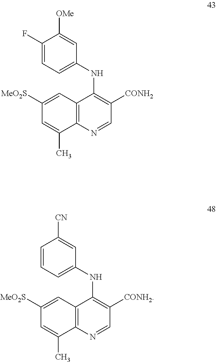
C12=C(N=CC([CONH2])=C1NC1=CC=C(F)C([OMe])=C1)C(C)=CC([MeO2S])=C2.C12=C(N=CC([CONH2])=C1NC1=CC=CC([CN])=C1)C(C)=CC([MeO2S])=C2
